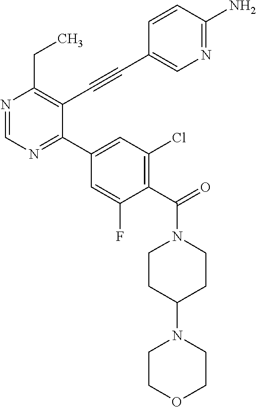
N1=CN=C(C2=CC(Cl)=C(C(=O)N3CCC(N4CCOCC4)CC3)C(F)=C2)C(C#CC2=CN=C(N)C=C2)=C1CC
